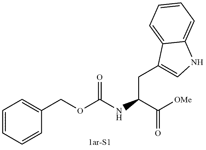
C1(COC(NC(C([OMe])=O)CC2=CNC3=CC=CC=C23)=O)=CC=CC=C1
